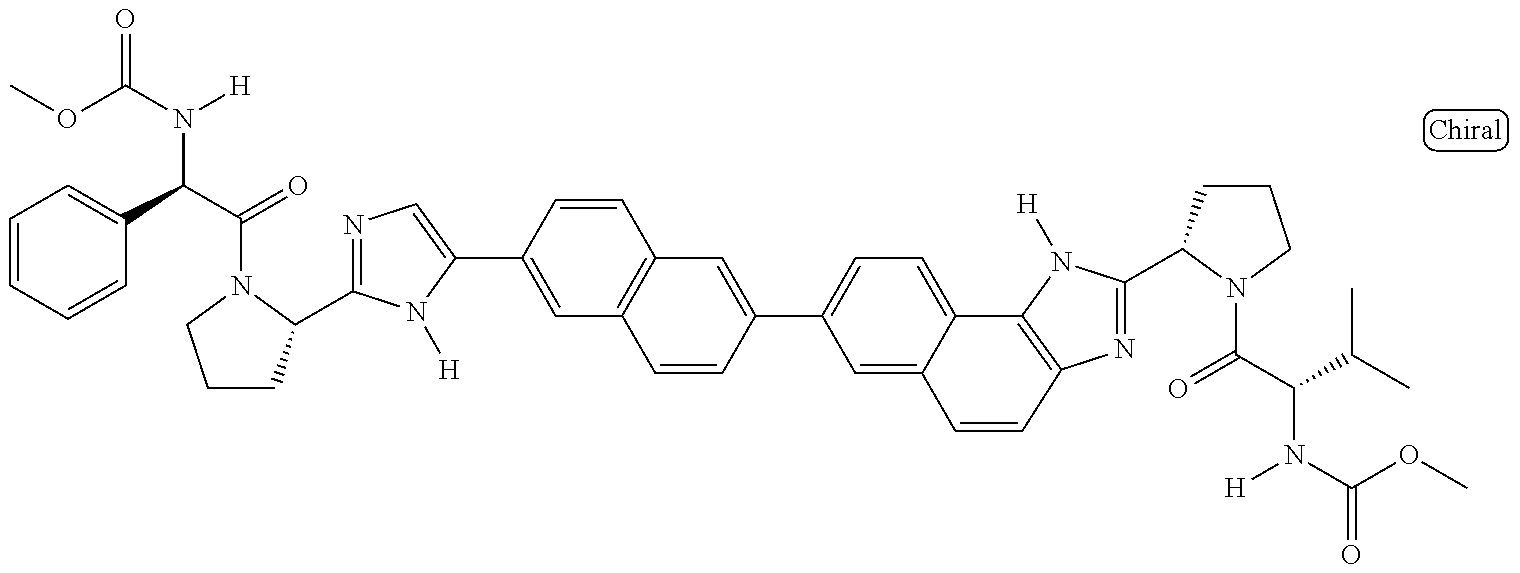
N1=C(C2CCCN2C(=O)C(N([H])C(=O)OC)C2=CC=CC=C2)N([H])C(C2=CC3=C(C=C2)C=C(C2=CC=C4C(=C2)C=CC2=C4N([H])C(C4CCCN4C(C(C(C)C)N(C(OC)=O)[H])=O)=N2)C=C3)=C1
